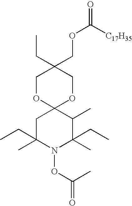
C1C(C)(CC)N(OC(=O)C)C(CC)(C)C(C)C12OCC(CC)(COC(=O)[C17H35])CO2
